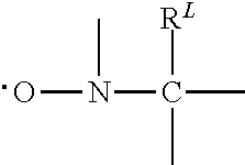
ON(C)C([RL])(C)C
